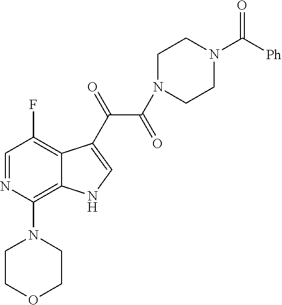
C1=NC(N2CCOCC2)=C2C(=C1F)C(C(=O)C(N1CCN(C(=O)[Ph])CC1)=O)=CN2
